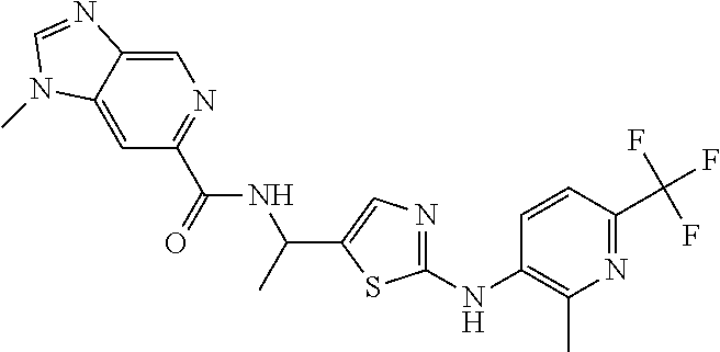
C1=C2C(=CC(C(NC(C)C3=CN=C(NC4=C(C)N=C(C(F)(F)F)C=C4)S3)=O)=N1)N(C)C=N2
